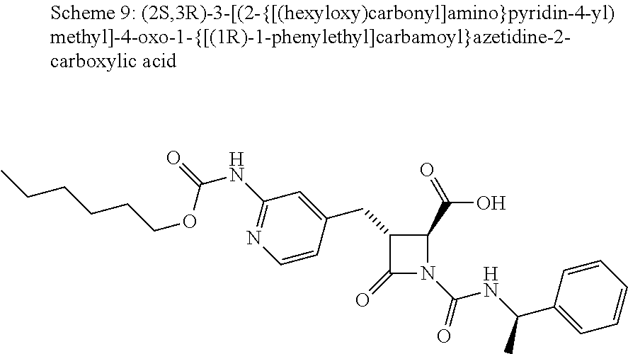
C1(CC2C(=O)N(C(NC(C3=CC=CC=C3)C)=O)C2C(=O)O)=CC(NC(=O)OCCCCCC)=NC=C1
